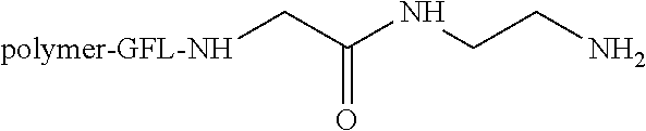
[polymer-GFL-NH]CC(NCCN)=O
